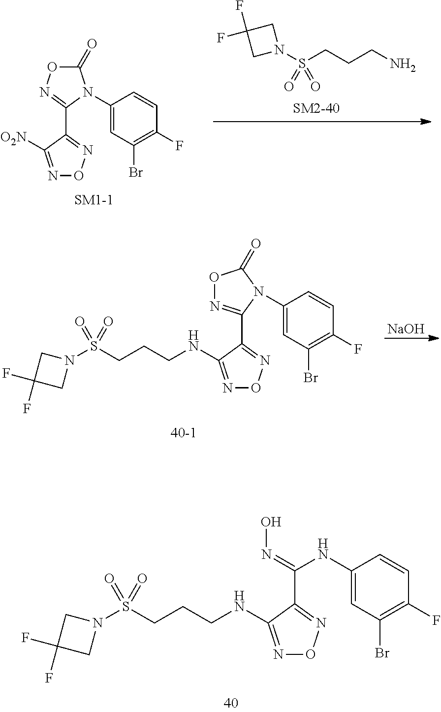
C1(N2C(C3=NON=C3[O2N])=NOC2=O)=CC(Br)=C(F)C=C1.S(CCCN)(=O)(=O)N1CC(F)(F)C1.N1(S(CCCNC2=NON=C2C2=NOC(=O)N2C2=CC(Br)=C(F)C=C2)(=O)=O)CC(F)(F)C1.[NaOH].C(NC1=NON=C1C(=NO)NC1=CC(Br)=C(F)C=C1)CCS(N1CC(F)(F)C1)(=O)=O
